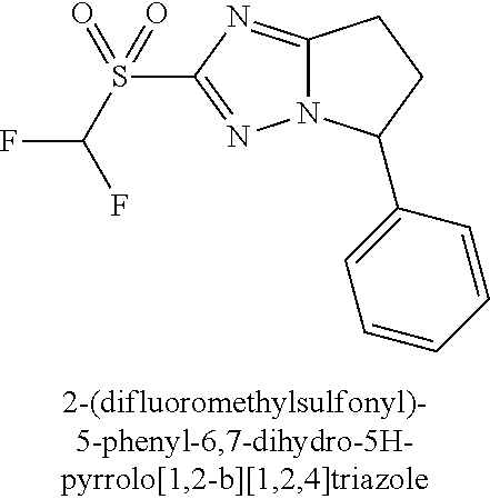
C12=NC(S(=O)(C(F)F)=O)=NN1C(C1=CC=CC=C1)CC2
